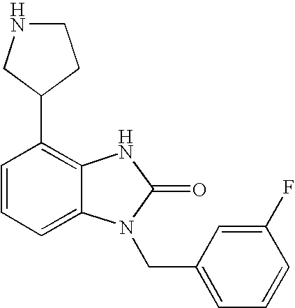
C1=CC=C2C(=C1C1CCNC1)NC(=O)N2CC1=CC=CC(F)=C1
